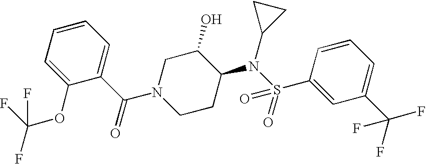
N1(C(C2=CC=CC=C2OC(F)(F)F)=O)CCC(N(S(C2=CC(C(F)(F)F)=CC=C2)(=O)=O)C2CC2)C(O)C1
